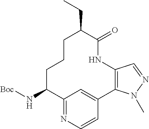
C12=NC=CC(=C1)C1=C(NC(=O)C(CC)CCCC2N[Boc])C=NN1C
